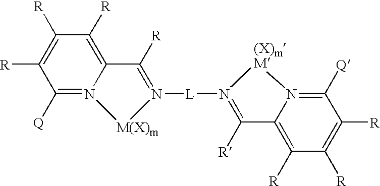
C1([R])=C([R])C([R])=C2N(=C1[Q])[M(X)m]N([L]N1=C([R])C3=C([R])C([R])=C([R])C([Q])=N3[(X)mM]1)=C2[R]
